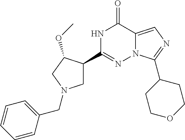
N1C(C2CN(CC3=CC=CC=C3)CC2OC)=NN2C(=CN=C2C2CCOCC2)C1=O
